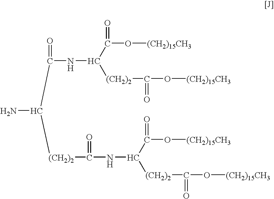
C(NC(C(O[(CH2)15CH3])=O)[(CH2)2]C(O[(CH2)15CH3])=O)(=O)C(N)[(CH2)2]C(NC(C(O[(CH2)15CH3])=O)[(CH2)2]C(O[(CH2)15CH3])=O)=O
